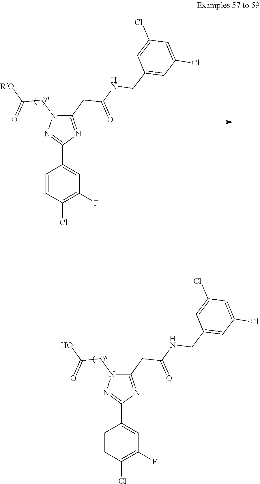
C1=CC(Cl)=C(F)C=C1C1=NN(CC([RO])=O)C(CC(NCC2=CC(Cl)=CC(Cl)=C2)=O)=N1.C1=CC(Cl)=C(F)C=C1C1=NN(CC(O)=O)C(CC(NCC2=CC(Cl)=CC(Cl)=C2)=O)=N1
